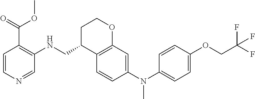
C1=C(N(C2=CC3=C(C=C2)C(CNC2=C(C(OC)=O)C=CN=C2)CCO3)C)C=CC(OCC(F)(F)F)=C1
